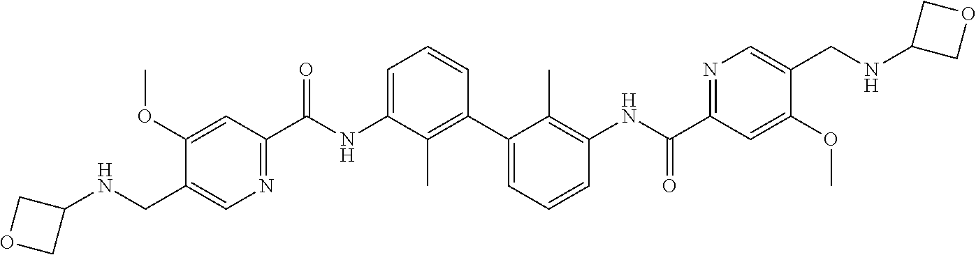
C1(OC)=CC(C(NC2=CC=CC(C3=CC=CC(NC(C4=NC=C(CNC5COC5)C(OC)=C4)=O)=C3C)=C2C)=O)=NC=C1CNC1COC1
